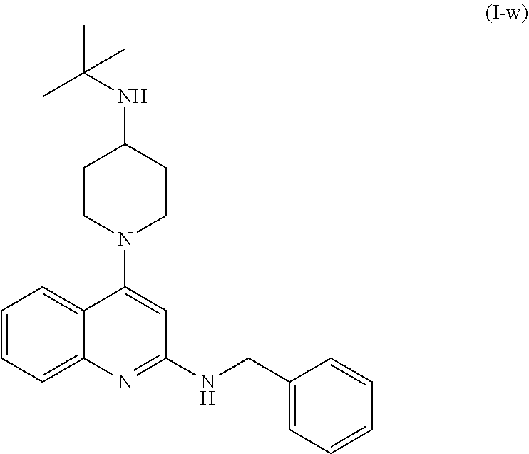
C1=CC=C2C(=C1)C(N1CCC(NC(C)(C)C)CC1)=CC(NCC1=CC=CC=C1)=N2
